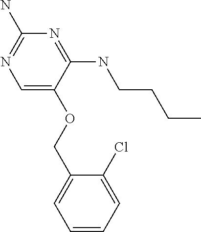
C(OC1=CN=C(N)N=C1NCCCC)C1=CC=CC=C1Cl
